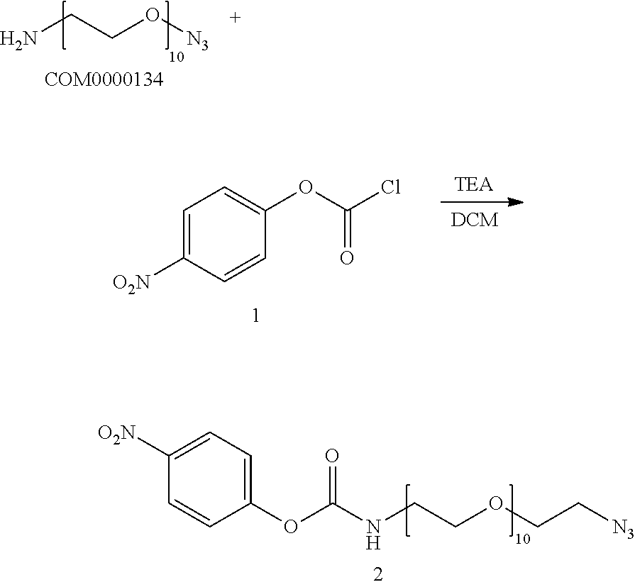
C1=C([O2N])C=CC(OC(Cl)=O)=C1.C1=CC(OC(NCCOCC[N3])=O)=CC=C1[O2N].NCCO[N3]
